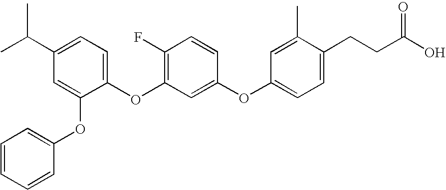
C1=C(OC2=CC=CC=C2)C(OC2=C(F)C=CC(OC3=CC=C(CCC(O)=O)C(C)=C3)=C2)=CC=C1C(C)C
